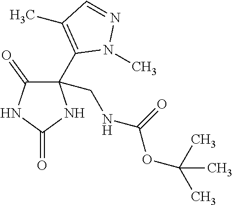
C1(C2=C(C)C=NN2C)(CNC(OC(C)(C)C)=O)C(=O)NC(=O)N1
